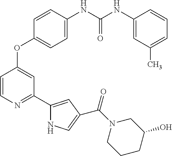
C1=C(NC(NC2=CC(C)=CC=C2)=O)C=CC(OC2=CC(C3=CC(C(N4CCCC(O)C4)=O)=CN3)=NC=C2)=C1
